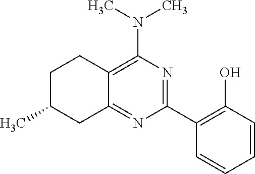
C1(C2=C(O)C=CC=C2)=NC(N(C)C)=C2C(=N1)CC(C)CC2
